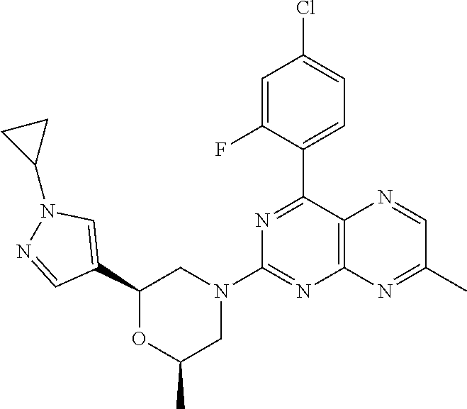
C1(C2=NC(N3CC(C)OC(C4=CN(C5CC5)N=C4)C3)=NC3=C2N=CC(C)=N3)=CC=C(Cl)C=C1F
